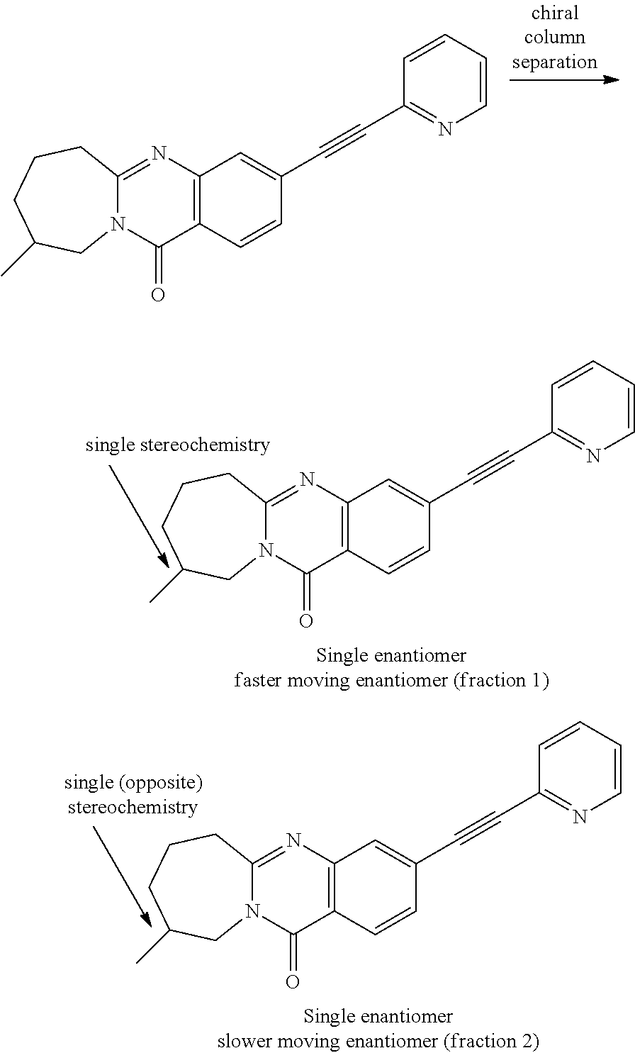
N12C(=NC3=C(C1=O)C=CC(C#CC1=NC=CC=C1)=C3)CCCC(C)C2.N12C(=NC3=C(C1=O)C=CC(C#CC1=NC=CC=C1)=C3)CCCC(C)C2.N12C(=NC3=C(C1=O)C=CC(C#CC1=NC=CC=C1)=C3)CCCC(C)C2
